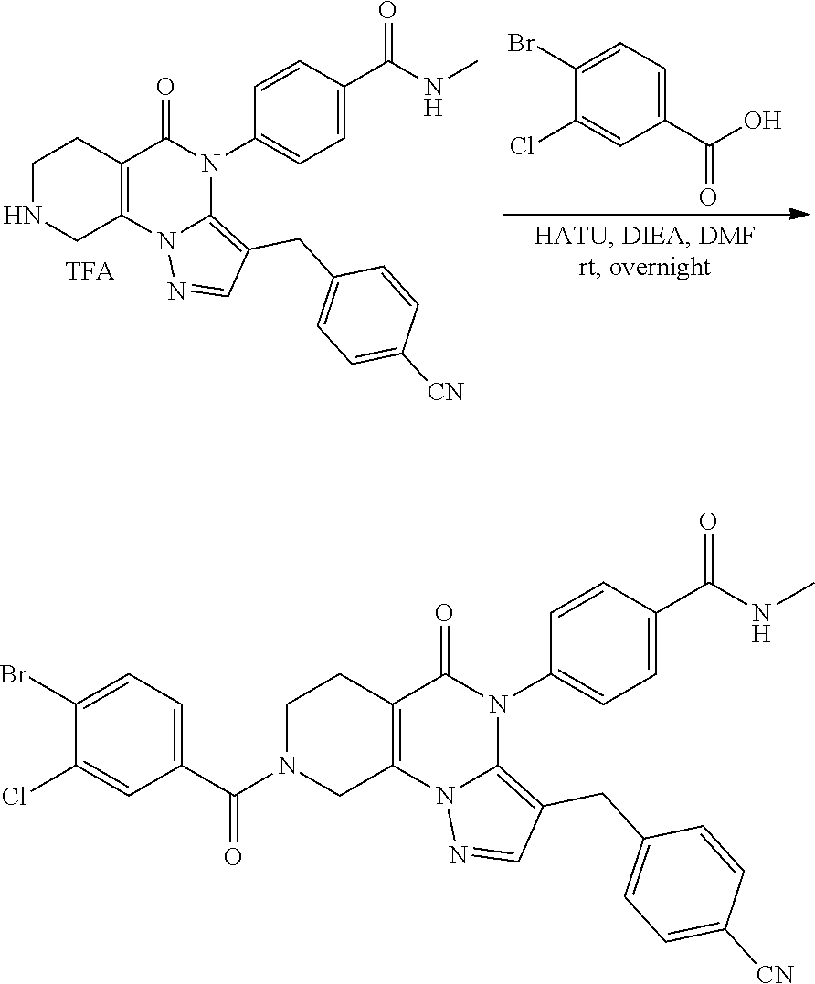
C1(Br)=CC=C(C(O)=O)C=C1Cl.N1(C2=CC=C(C(NC)=O)C=C2)C2=C(CC3=CC=C([CN])C=C3)C=NN2C2=C(C1=O)CCNC2.N1(C2=CC=C(C(NC)=O)C=C2)C2=C(CC3=CC=C([CN])C=C3)C=NN2C2=C(C1=O)CCN(C(C1=CC=C(Br)C(Cl)=C1)=O)C2
